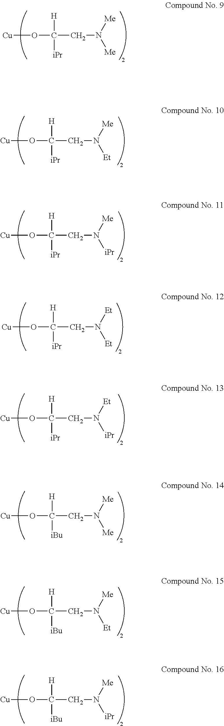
[Cu]OC(CN([Me])[Me])([H])[iPr].[Cu]OC(CN([Et])[Me])([H])[iPr].[Cu]OC(CN([iPr])[Me])([H])[iPr].[Cu]OC(CN([Et])[Et])([H])[iPr].[Cu]OC(CN([iPr])[Et])([H])[iPr].[Cu]OC(CN([Me])[Me])([H])[iBu].[Cu]OC(CN([Et])[Me])([H])[iBu].[Cu]OC(CN([iPr])[Me])([H])[iBu]
